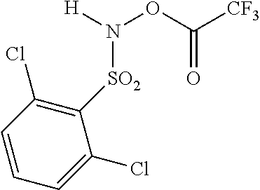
[H]N(OC([CF3])=O)[SO2]C1=C(Cl)C=CC=C1Cl
